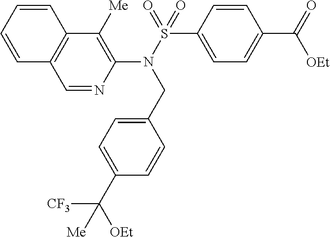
C1=NC(N(S(=O)(C2=CC=C(C(=O)[OEt])C=C2)=O)CC2=CC=C(C([OEt])([CF3])[Me])C=C2)=C([Me])C2=C1C=CC=C2
